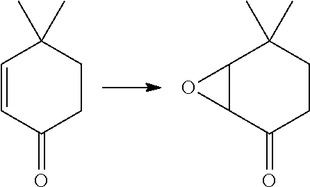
C12C(C(=O)CCC1(C)C)O2.C1=CC(=O)CCC1(C)C
